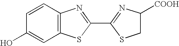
C12=C(C=CC(O)=C1)N=C(C1=NC([COOH])CS1)S2
